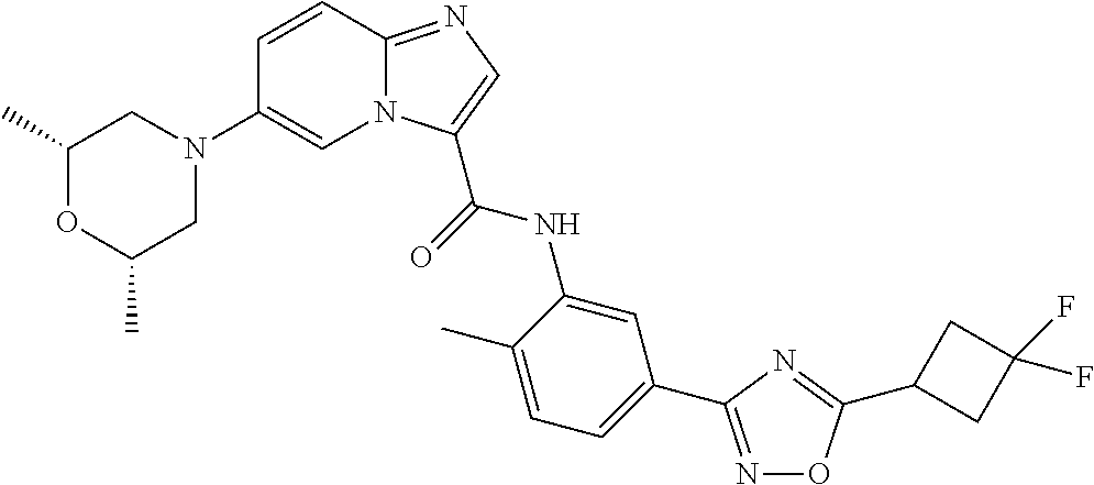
C1=CC2=NC=C(C(=O)NC3=CC(C4=NOC(C5CC(F)(F)C5)=N4)=CC=C3C)N2C=C1N1CC(C)OC(C)C1
